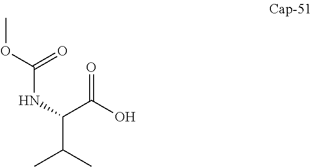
C(C(C)C)(NC(OC)=O)C(O)=O
